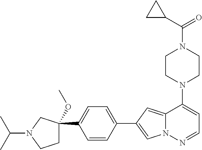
N1(C2=CC=NN3C2=CC(C2=CC=C(C4(OC)CCN(C(C)C)C4)C=C2)=C3)CCN(C(=O)C2CC2)CC1
